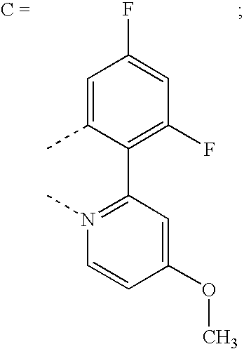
C1=C(C)C(C2=N(C)C=CC(OC)=C2)=C(F)C=C1F
